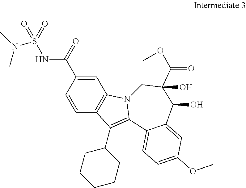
C1=C(C(=O)NS(=O)(=O)N(C)C)C=CC2=C1N1C(=C2C2CCCCC2)C2=CC=C(OC)C=C2C(O)C(C(OC)=O)(O)C1
